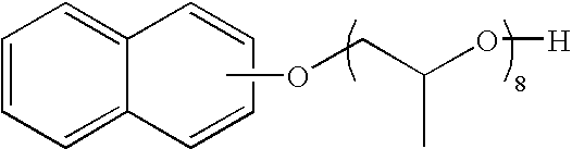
C1=CC=C2C(=C1)C=CC=C2.COCC(O[H])C
